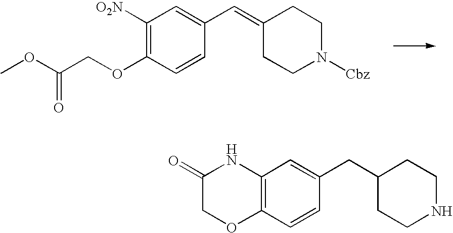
C1([O2N])=C(OCC(OC)=O)C=CC(C=C2CCN([Cbz])CC2)=C1.C12=C(C=CC(CC3CCNCC3)=C1)OCC(=O)N2
